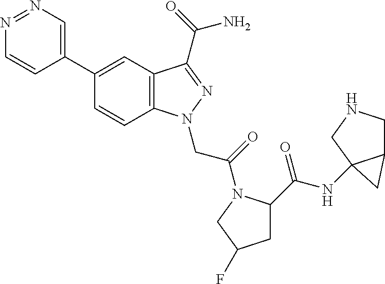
N1=NC=C(C2=CC3=C(C=C2)N(CC(=O)N2C(C(=O)NC45C(CNC4)C5)CC(F)C2)N=C3C(=O)N)C=C1
